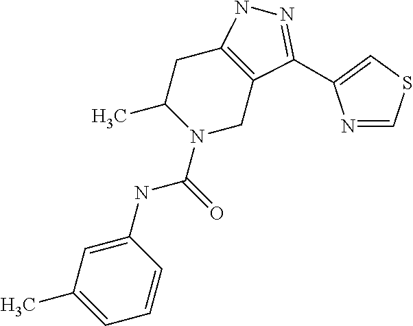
C1C2=C(CN(C(NC3=CC(C)=CC=C3)=O)C1C)C(C1=CSC=N1)=NN2
